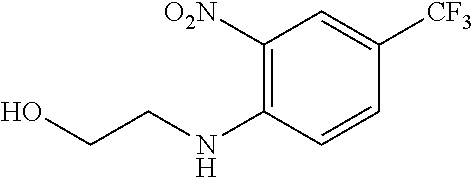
C1([O2N])=C(NCCO)C=CC([CF3])=C1
